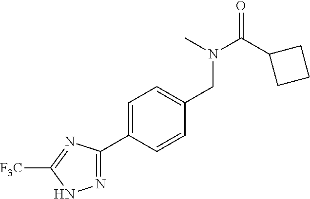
N1=C(C2=CC=C(CN(C)C(=O)C3CCC3)C=C2)N=C([F3C])N1
